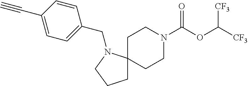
C1C2(N(CC3=CC=C(C#C)C=C3)CC1)CCN(C(OC([CF3])[CF3])=O)CC2
